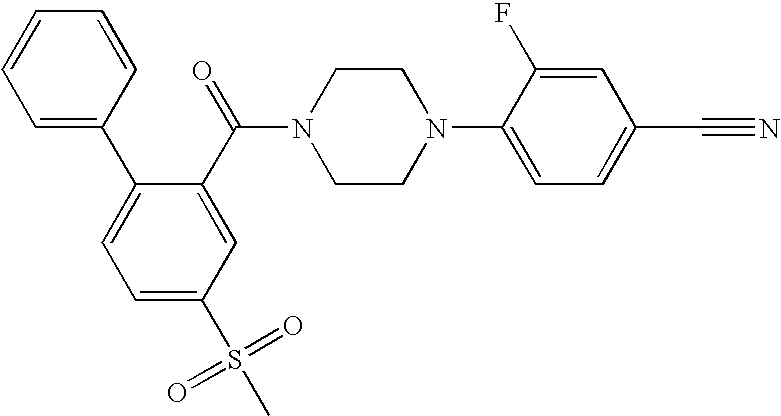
C1=C(C2=CC=C(S(C)(=O)=O)C=C2C(N2CCN(C3=CC=C(C#N)C=C3F)CC2)=O)C=CC=C1
